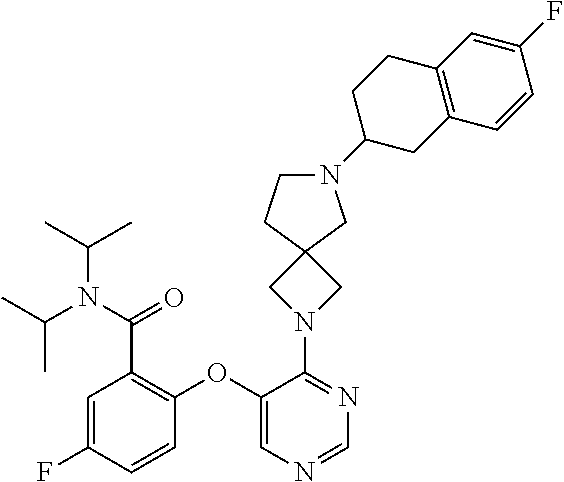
C1(OC2=C(C(=O)N(C(C)C)C(C)C)C=C(F)C=C2)=CN=CN=C1N1CC2(C1)CCN(C1CC3=C(CC1)C=C(F)C=C3)C2
